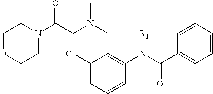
C1(Cl)=CC=CC(N(C(C2=CC=CC=C2)=O)[R1])=C1CN(C)CC(N1CCOCC1)=O
